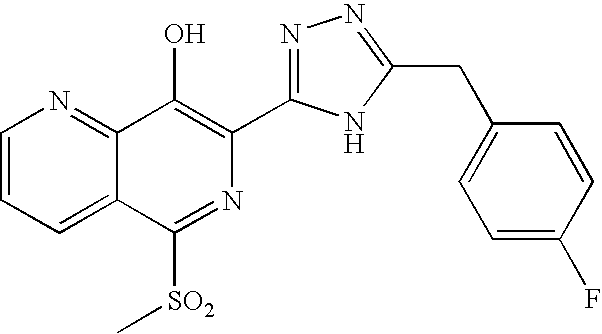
C1=CC=C2C(=N1)C(O)=C(C1=NN=C(CC3=CC=C(F)C=C3)N1)N=C2[SO2]C
